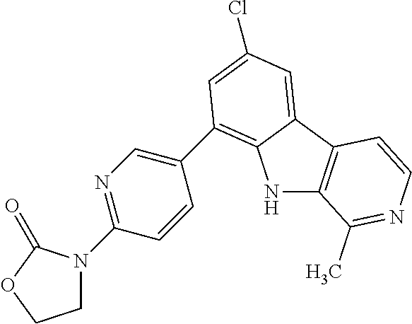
N1C2=C(C3=CC(Cl)=CC(C4=CN=C(N5CCOC5=O)C=C4)=C13)C=CN=C2C
